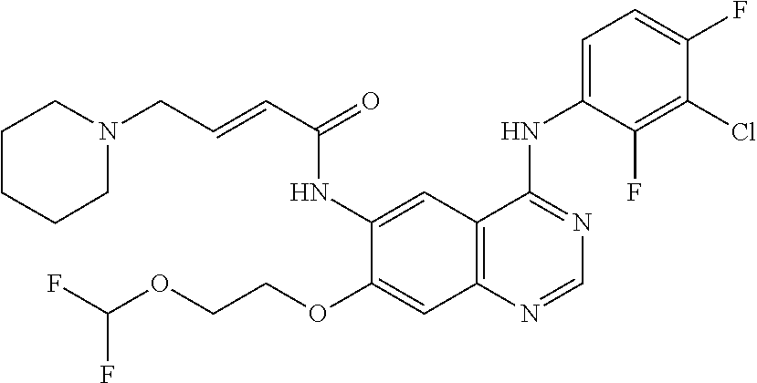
C12=C(N=CN=C1NC1=CC=C(F)C(Cl)=C1F)C=C(OCCOC(F)F)C(NC(C=CCN1CCCCC1)=O)=C2
